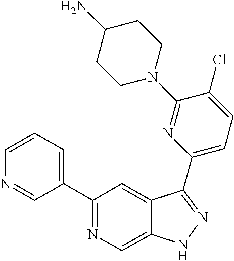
C1(C2=CC=CN=C2)=NC=C2C(=C1)C(C1=CC=C(Cl)C(N3CCC(N)CC3)=N1)=NN2
